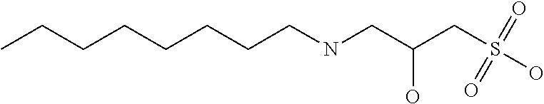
N(CC(CS(O)(=O)=O)O)CCCCCCCC
